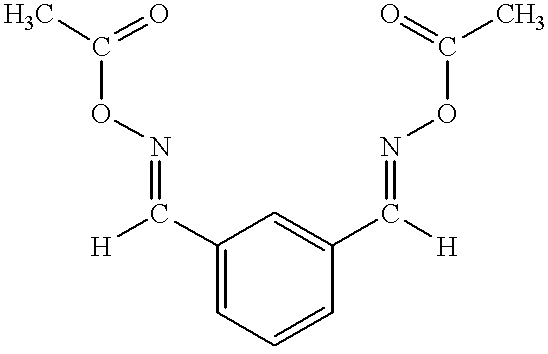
C1=CC(C([H])=NOC(C)=O)=CC(C([H])=NOC(C)=O)=C1
